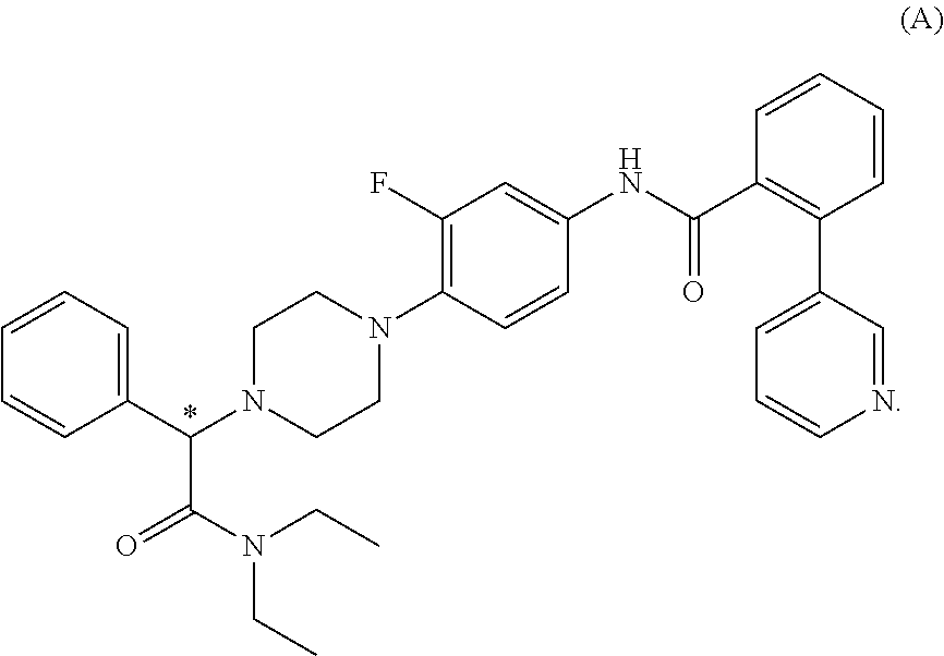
C1(C(N2CCN(C3=C(F)C=C(NC(C4=C(C5=CC=CN=C5)C=CC=C4)=O)C=C3)CC2)C(N(CC)CC)=O)=CC=CC=C1
